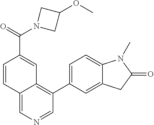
C1=CC2=CN=CC(C3=CC=C4C(=C3)CC(=O)N4C)=C2C=C1C(N1CC(OC)C1)=O
